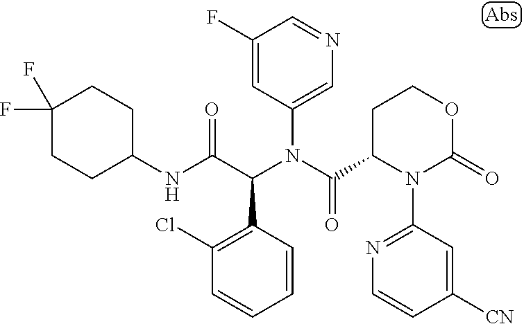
C1=CC(C(C(NC2CCC(F)(F)CC2)=O)N(C(=O)C2N(C3=NC=CC([CN])=C3)C(=O)OCC2)C2=CN=CC(F)=C2)=C(Cl)C=C1
